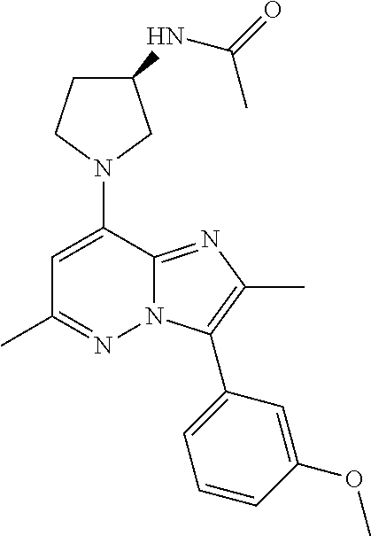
N1(C2=CC(C)=NN3C2=NC(C)=C3C2=CC=CC(OC)=C2)CC(NC(=O)C)CC1
